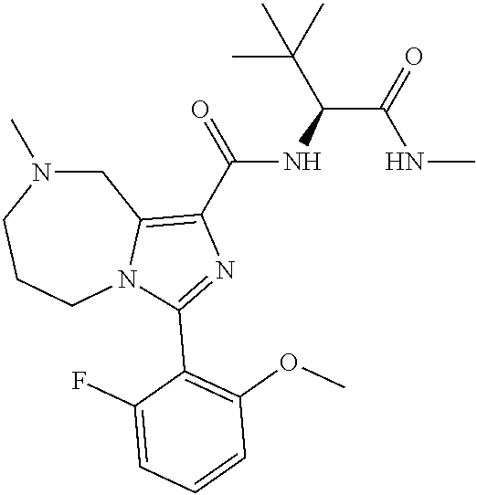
C1N(C)CCCN2C1=C(C(=O)NC(C(=O)NC)C(C)(C)C)N=C2C1=C(OC)C=CC=C1F
